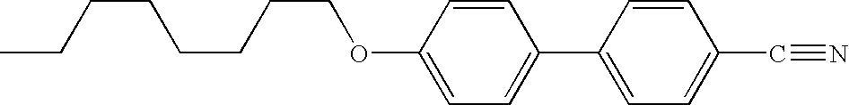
CCCCCCCCOC1=CC=C(C2=CC=C(C#N)C=C2)C=C1
